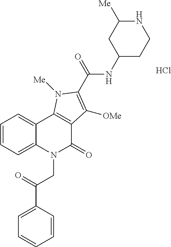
C1=CC=C2C(=C1)C1=C(C(=O)N2CC(=O)C2=CC=CC=C2)C([OMe])=C(C(=O)NC2CCNC([Me])C2)N1[Me].Cl
